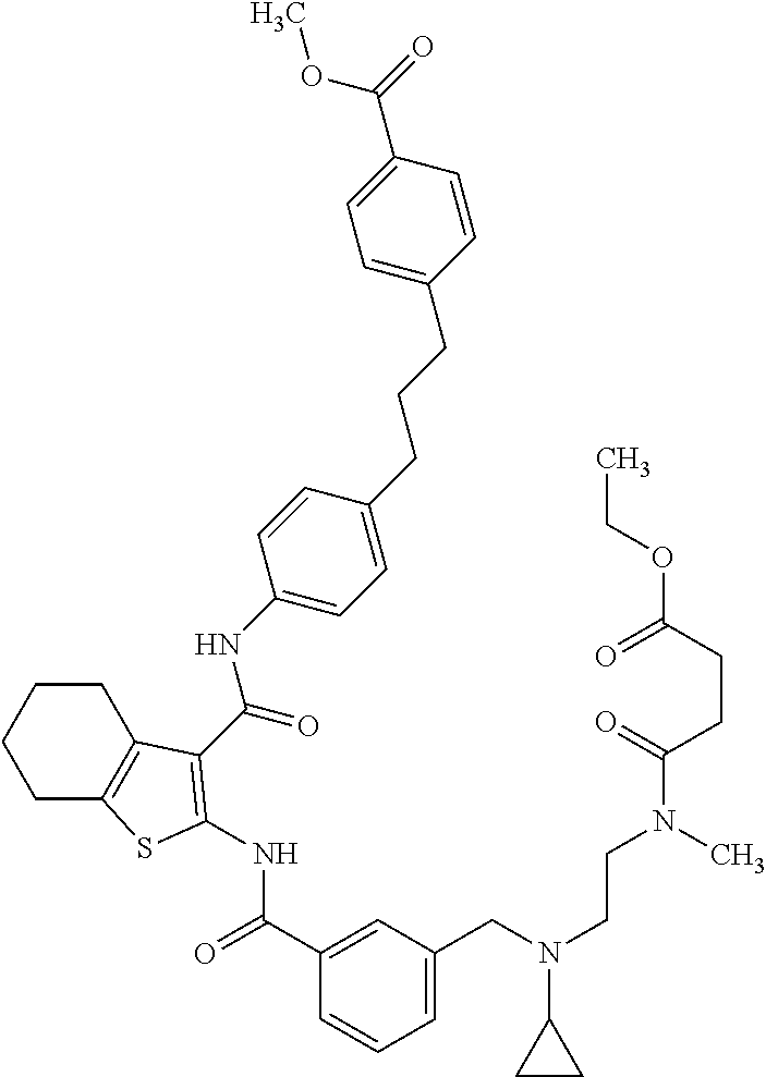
C1(C(=O)NC2=C(C(=O)NC3=CC=C(CCCC4=CC=C(C(=O)OC)C=C4)C=C3)C3=C(CCCC3)S2)=CC(CN(CCN(C)C(CCC(=O)OCC)=O)C2CC2)=CC=C1
